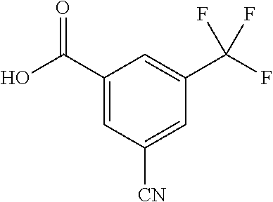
C1(C(O)=O)=CC([CN])=CC(C(F)(F)F)=C1
